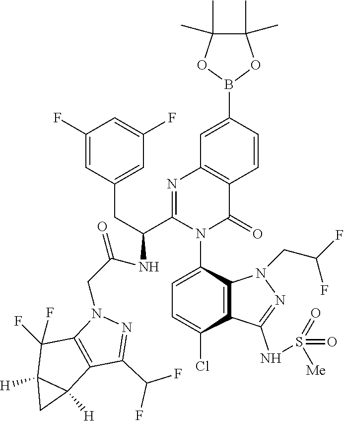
C1=C(N2C(=O)C3=C(N=C2C(CC2=CC(F)=CC(F)=C2)NC(CN2C4=C(C(C(F)F)=N2)C2([H])C([H])(C4(F)F)C2)=O)C=C(B2OC(C)(C)C(C)(C)O2)C=C3)C2=C(C(Cl)=C1)C(NS(=O)(=O)[Me])=NN2CC(F)F
